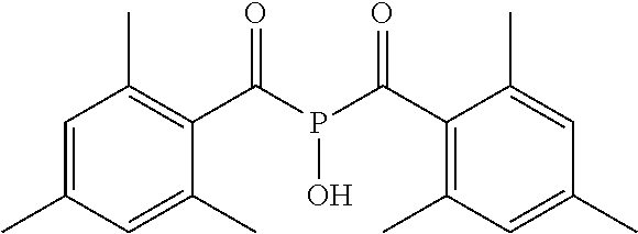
C1=C(C)C=C(C)C(C(P(O)C(C2=C(C)C=C(C)C=C2C)=O)=O)=C1C
